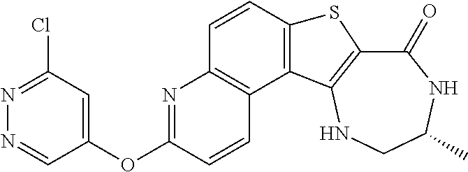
C1(=O)C2=C(NCC(C)N1)C1=C(S2)C=CC2=C1C=CC(OC1=CC(Cl)=NN=C1)=N2
